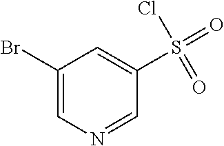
C1(Br)=CN=CC(S(=O)(Cl)=O)=C1
